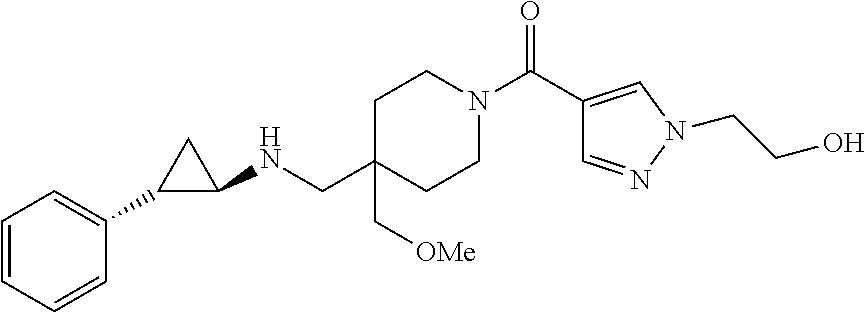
C1C(C[OMe])(CNC2CC2C2=CC=CC=C2)CCN(C(=O)C2=CN(CCO)N=C2)C1
